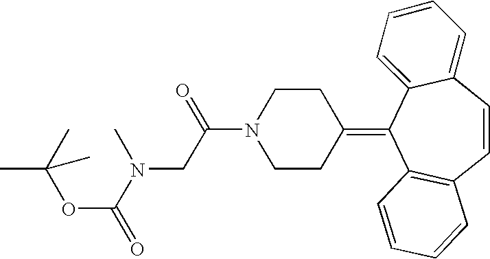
O(C(N(CC(N1CCC(=C2C3=C(C=CC4=CC=CC=C24)C=CC=C3)CC1)=O)C)=O)C(C)(C)C
